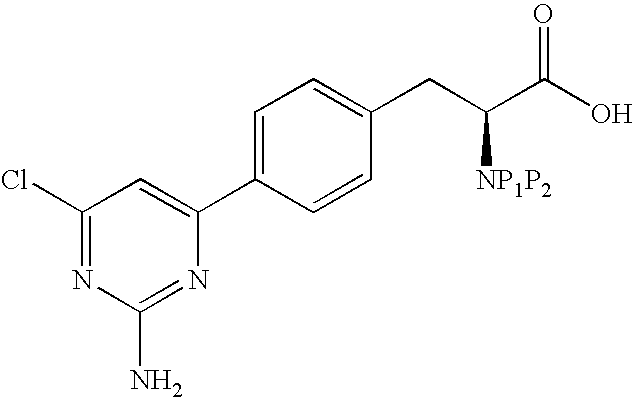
C1(Cl)=NC(N)=NC(C2=CC=C(CC(C(O)=O)[NP1P2])C=C2)=C1
